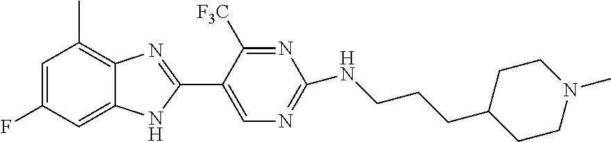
C1=C2C(=C(C)C=C1F)N=C(C1=CN=C(NCCCC3CCN(C)CC3)N=C1[F3C])N2
